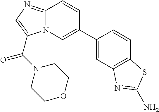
C12=NC=C(C(N3CCOCC3)=O)N1C=C(C1=CC3=C(C=C1)SC(N)=N3)C=C2
